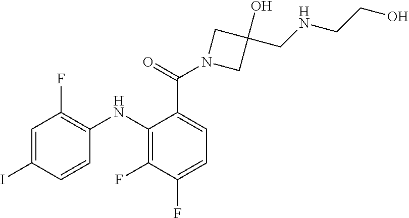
C1=C(C(N2CC(O)(CNCCO)C2)=O)C(NC2=C(F)C=C(I)C=C2)=C(F)C(F)=C1
